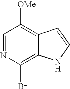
C1=NC(Br)=C2C(=C1[OMe])C=CN2
